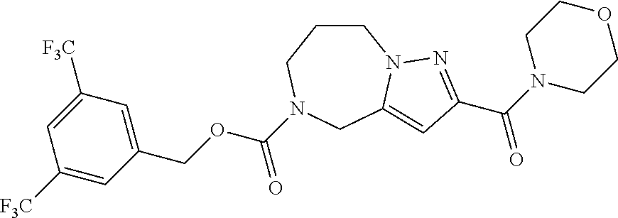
C1CN2C(=CC(C(N3CCOCC3)=O)=N2)CN(C(OCC2=CC([F3C])=CC([F3C])=C2)=O)C1
